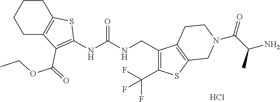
C1CC2=C(CC1)C(C(OCC)=O)=C(NC(NCC1=C(C(F)(F)F)SC3=C1CCN(C(C(N)C)=O)C3)=O)S2.Cl
